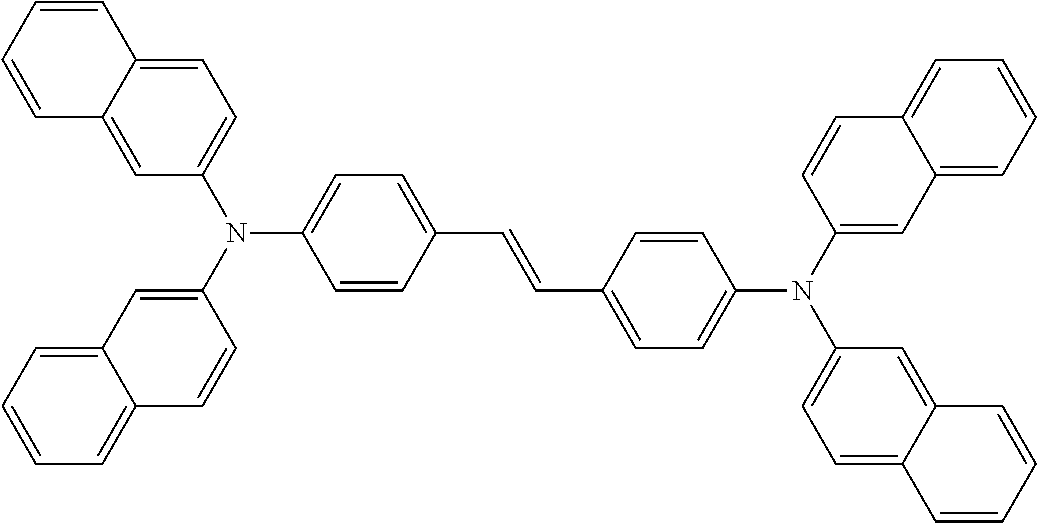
C1(C=CC2=CC=C(N(C3=CC4=CC=CC=C4C=C3)C3=CC=C4C(=C3)C=CC=C4)C=C2)=CC=C(N(C2=CC3=CC=CC=C3C=C2)C2=CC=C3C(=C2)C=CC=C3)C=C1
